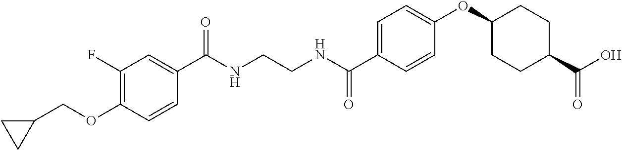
N(CCNC(C1=CC=C(OC2CCC(C(O)=O)CC2)C=C1)=O)C(=O)C1=CC(F)=C(OCC2CC2)C=C1
